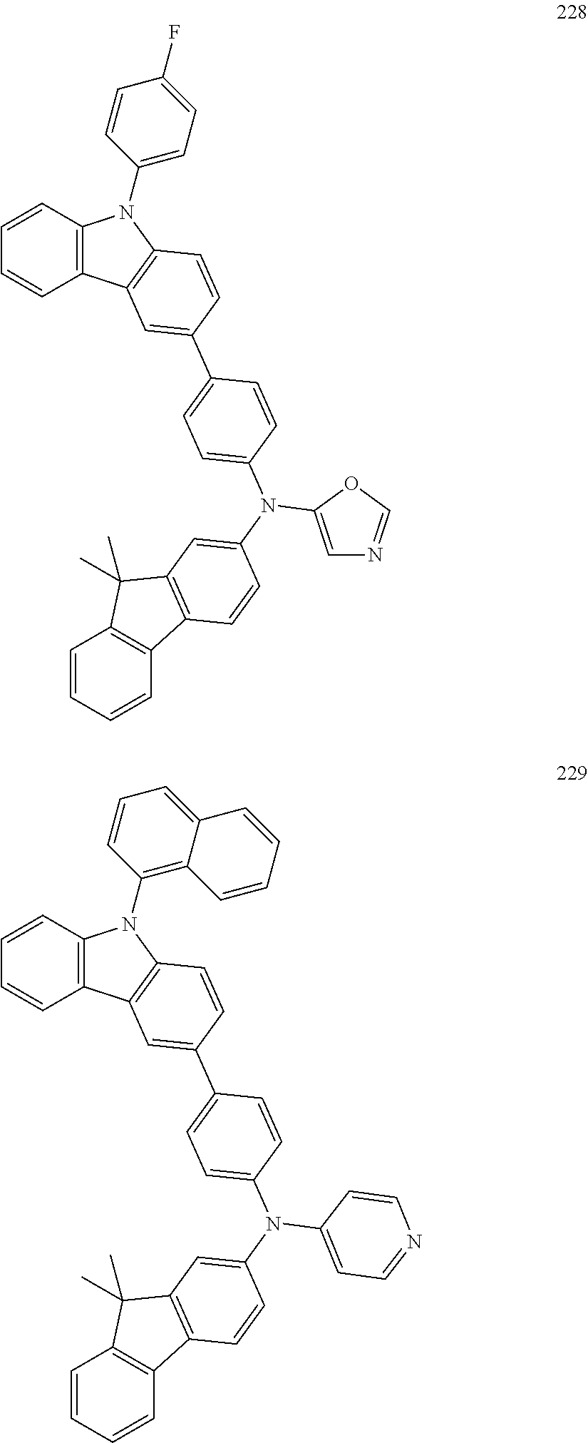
C12=C(C=CC=C1)N(C1=CC=C(F)C=C1)C1=C2C=C(C2=CC=C(N(C3=CC4=C(C5=C(C=CC=C5)C4(C)C)C=C3)C3=CN=CO3)C=C2)C=C1.C12=C(C=CC=C1)N(C1=C3C(=CC=C1)C=CC=C3)C1=C2C=C(C2=CC=C(N(C3=CC4=C(C5=C(C=CC=C5)C4(C)C)C=C3)C3=CC=NC=C3)C=C2)C=C1
